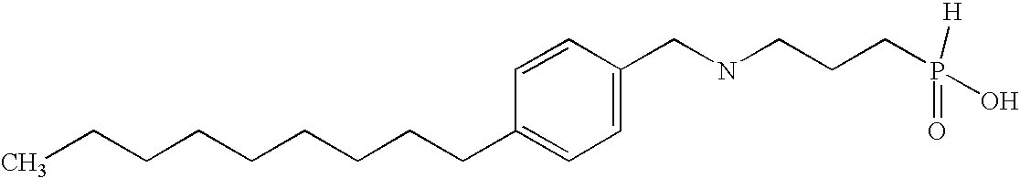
C(CCCCCCC1=CC=C(CNCCCP(=O)([H])O)C=C1)CC
